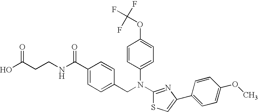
C(CCNC(C1=CC=C(CN(C2=CC=C(OC(F)(F)F)C=C2)C2=NC(C3=CC=C(OC)C=C3)=CS2)C=C1)=O)(O)=O
